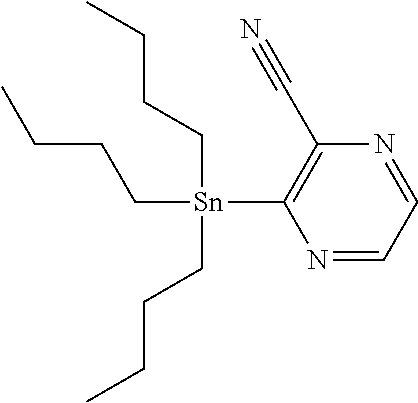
C1([Sn](CCCC)(CCCC)CCCC)=C(C#N)N=CC=N1
